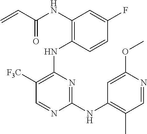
N(C1=C(NC2=C([F3C])C=NC(NC3=C(C)C=NC(OC)=C3)=N2)C=CC(F)=C1)C(C=C)=O
